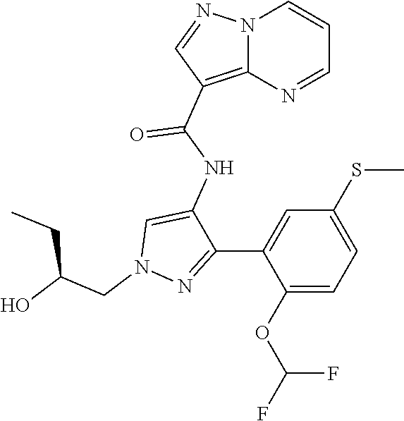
N1=C(C2=CC(SC)=CC=C2OC(F)F)C(NC(=O)C2=C3N(N=C2)C=CC=N3)=CN1CC(O)CC
